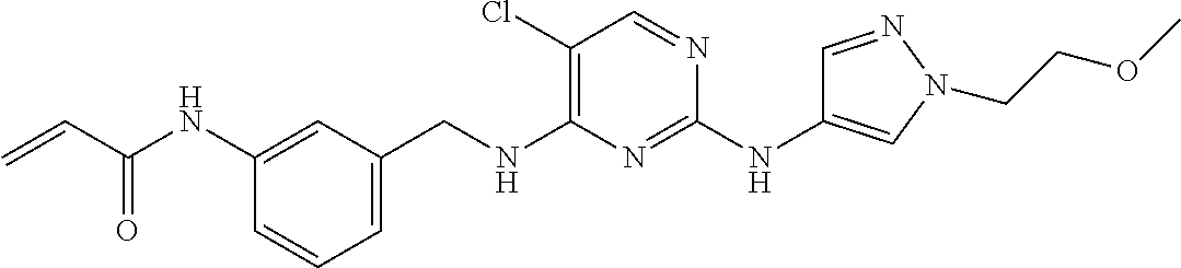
C1=CC=C(CNC2=C(Cl)C=NC(NC3=CN(CCOC)N=C3)=N2)C=C1NC(C=C)=O
